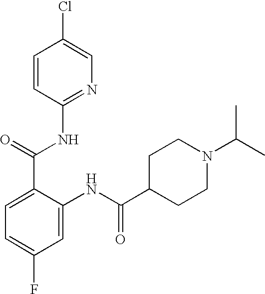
C1(C(=O)NC2=NC=C(Cl)C=C2)=CC=C(F)C=C1NC(C1CCN(C(C)C)CC1)=O
